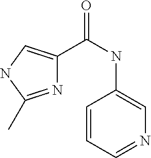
N1=C(C)NC=C1C(NC1=CN=CC=C1)=O
